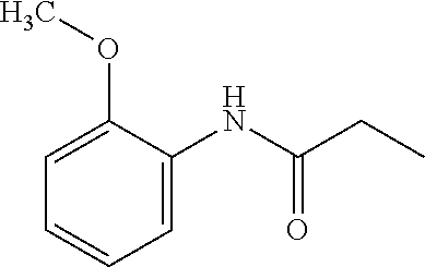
C1=C(OC)C(NC(CC)=O)=CC=C1
